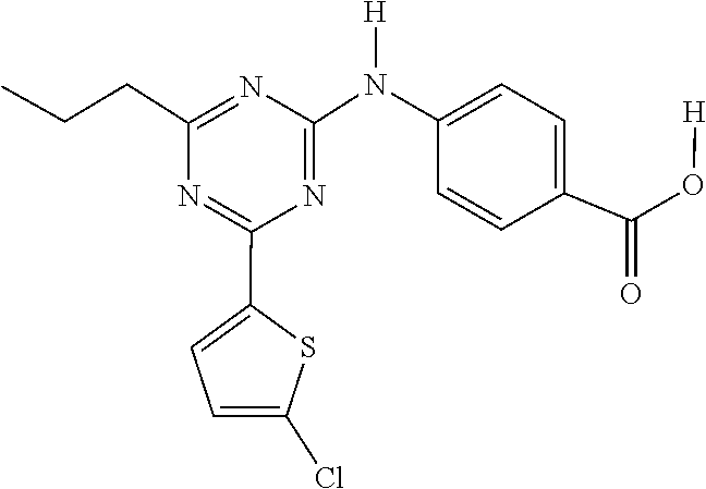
C1(C2=CC=C(Cl)S2)=NC(CCC)=NC(N([H])C2=CC=C(C(O[H])=O)C=C2)=N1
